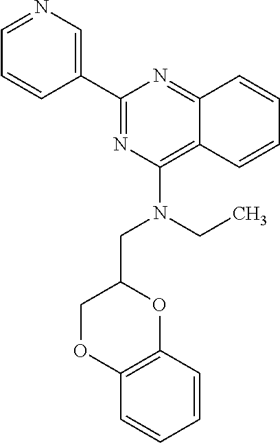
C1=CC2=NC(C3=CN=CC=C3)=NC(N(CC3COC4=C(O3)C=CC=C4)CC)=C2C=C1
